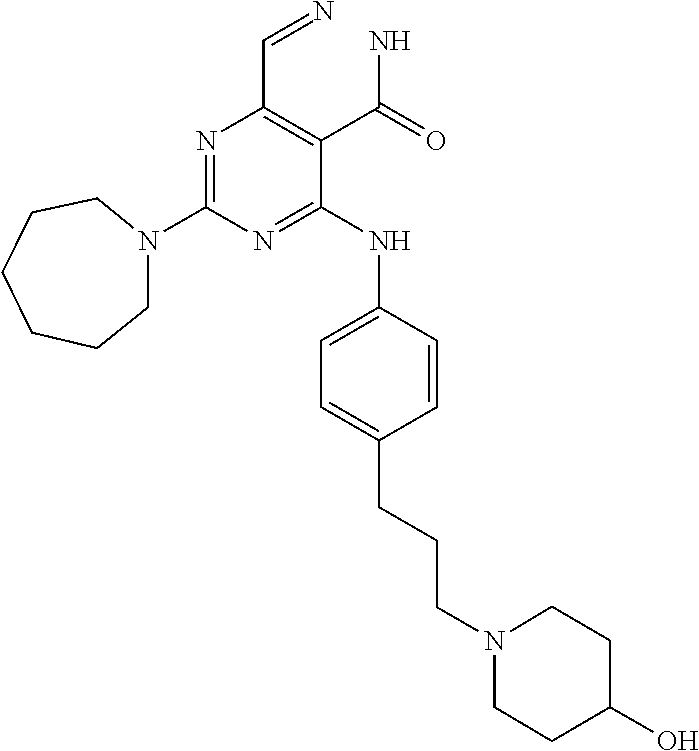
N1=C(NC2=CC=C(CCCN3CCC(O)CC3)C=C2)C(C(N)=O)=C(C=N)N=C1N1CCCCCC1
